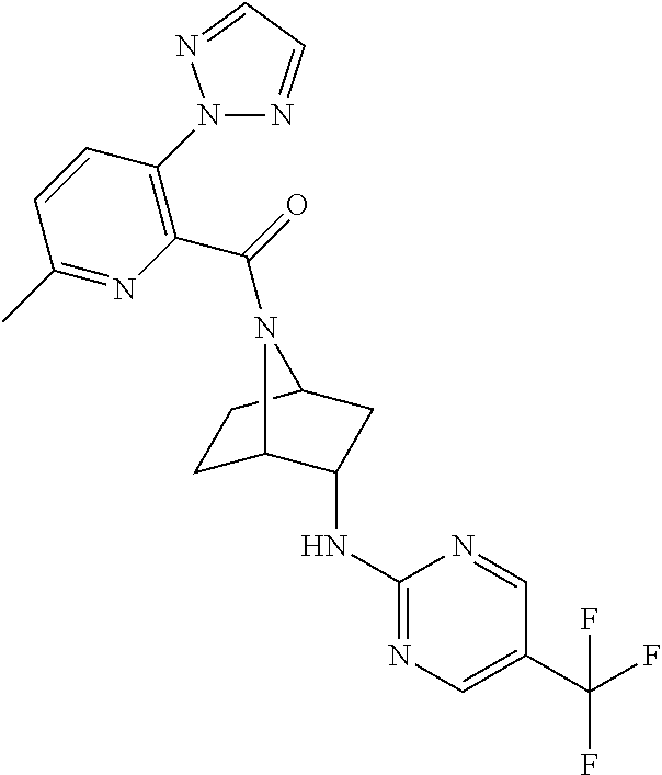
C1C2C(NC3=NC=C(C(F)(F)F)C=N3)CC(C1)N2C(=O)C1=C(N2N=CC=N2)C=CC(C)=N1
